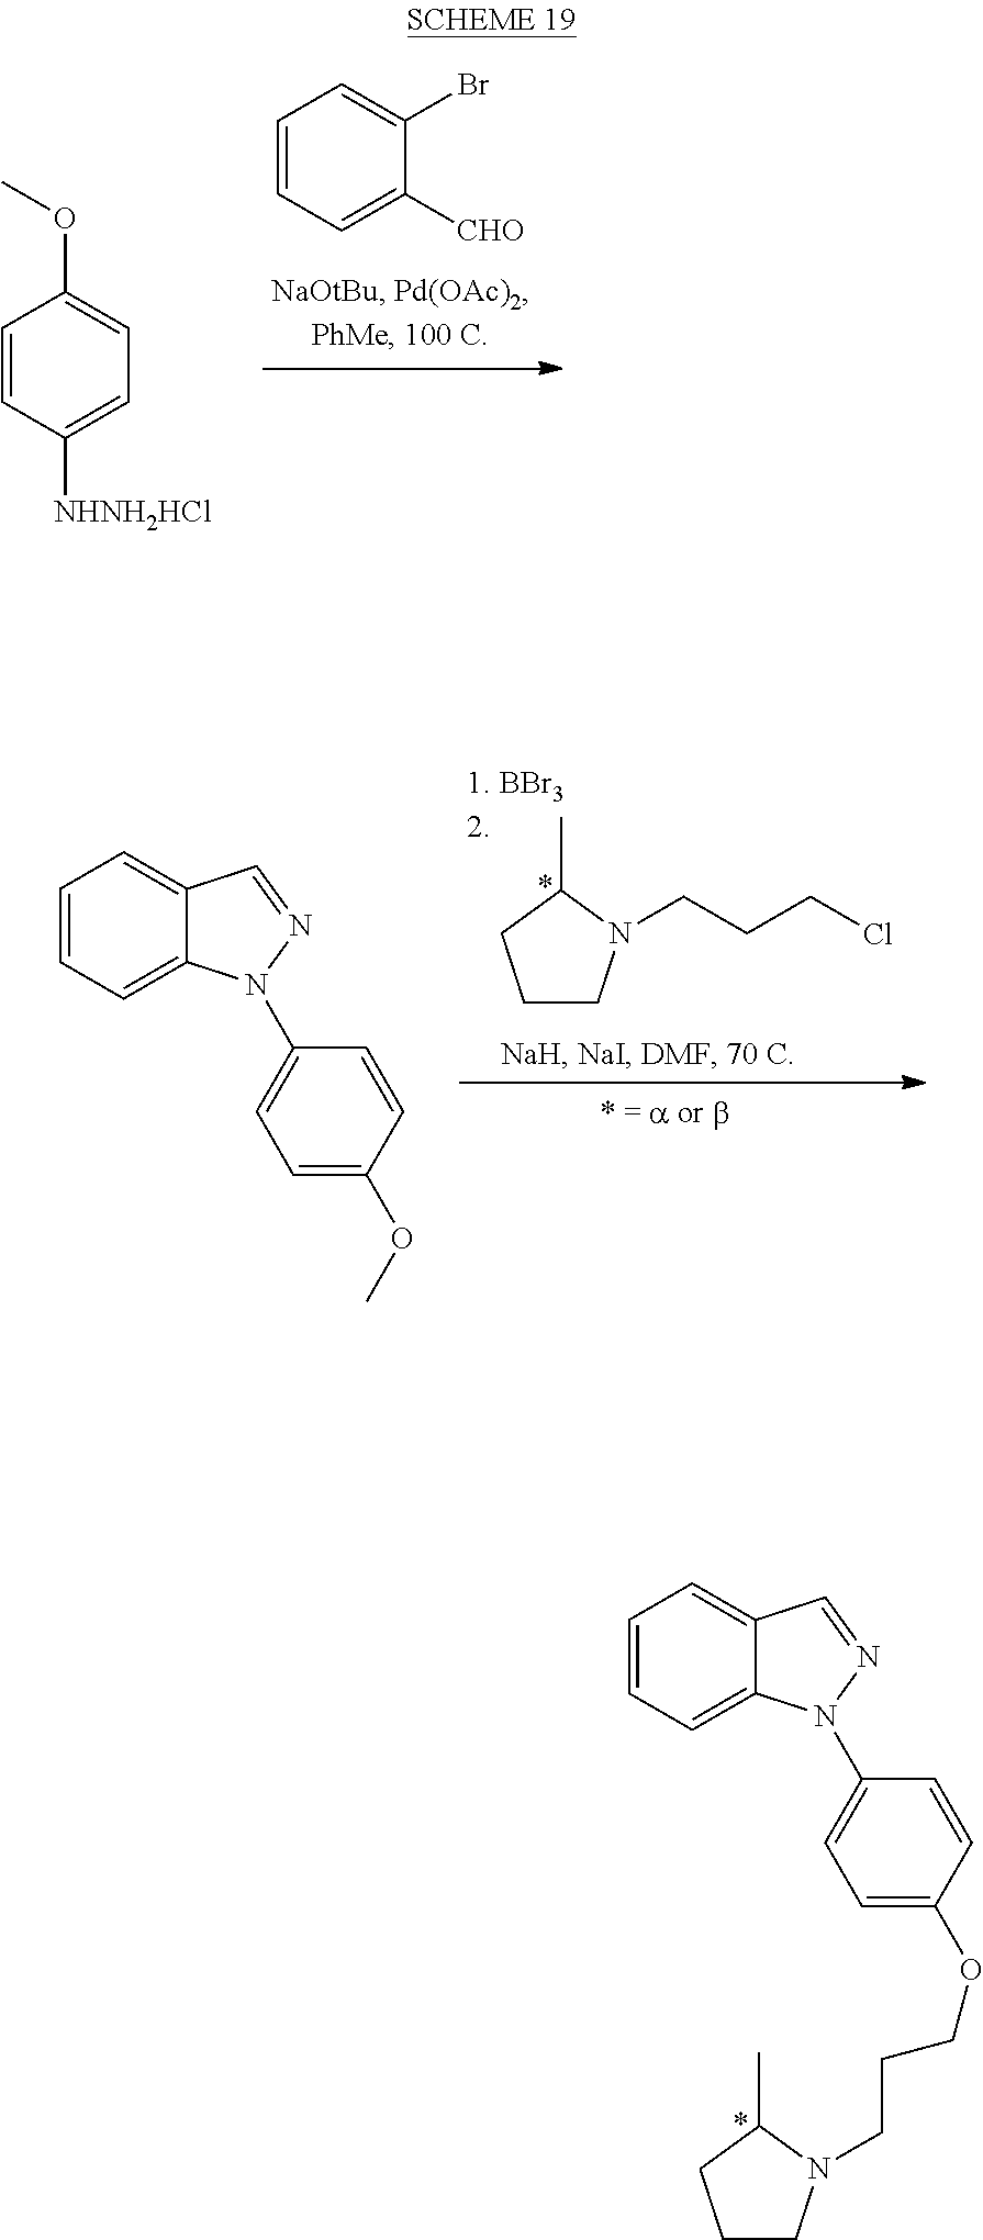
C1=CC=C2C(=C1)C=NN2C1=CC=C(OCCCN2CCCC2C)C=C1.C1CN(CCCCl)C(C)C1.C1=CC=C2C(=C1)C=NN2C1=CC=C(OC)C=C1.C1=CC=C([CHO])C(Br)=C1.C1=CC([NHNH2HCl])=CC=C1OC
